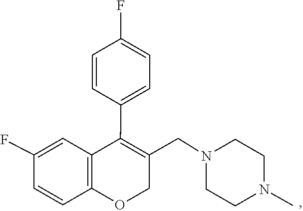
N1(CC2=C(C3=CC=C(F)C=C3)C3=C(OC2)C=CC(F)=C3)CCN(C)CC1
